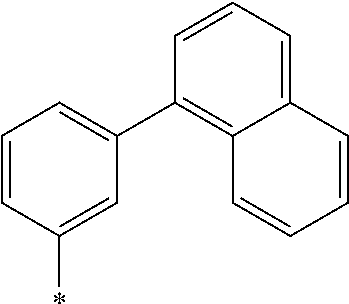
C1=CC(*)=CC(C2=C3C(=CC=C2)C=CC=C3)=C1
